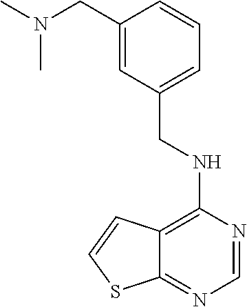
C1(CNC2=C3C(=NC=N2)SC=C3)=CC=CC(CN(C)C)=C1
